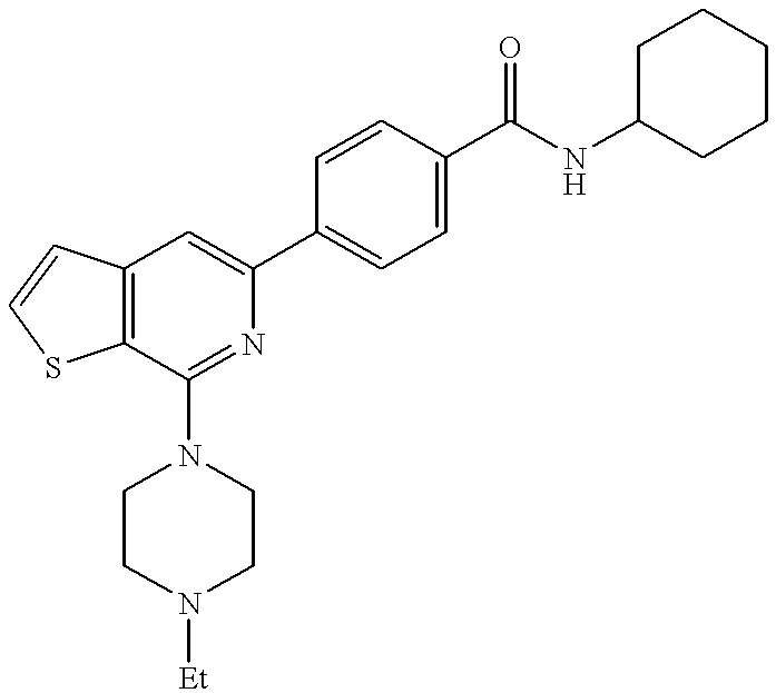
C12=C(C(N3CCN([Et])CC3)=NC(C3=CC=C(C(=O)NC4CCCCC4)C=C3)=C1)SC=C2
